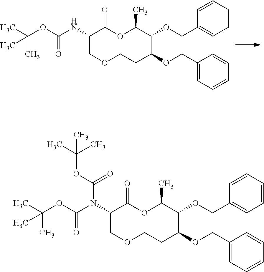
CC(OC(NC1C(=O)OC(C)C(OCC2=CC=CC=C2)C(OCC2=CC=CC=C2)CCOC1)=O)(C)C.CC(OC(N(C1C(=O)OC(C)C(OCC2=CC=CC=C2)C(OCC2=CC=CC=C2)CCOC1)C(OC(C)(C)C)=O)=O)(C)C
